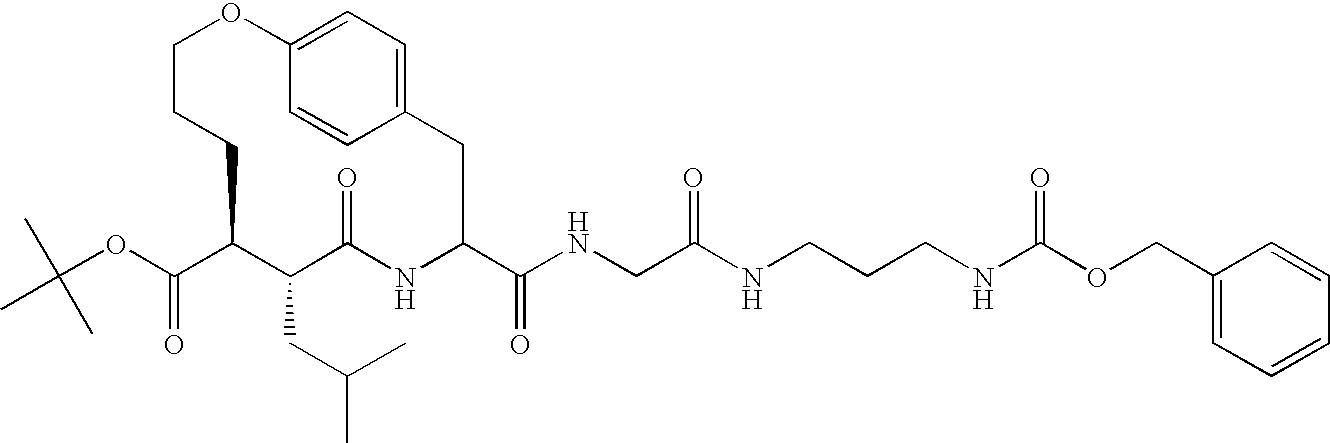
C(OC(C1C(CC(C)C)C(=O)NC(C(NCC(NCCCNC(OCC2=CC=CC=C2)=O)=O)=O)CC2=CC=C(OCCC1)C=C2)=O)(C)(C)C
